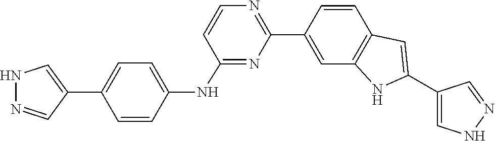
C1(C2=NC=CC(NC3=CC=C(C4=CNN=C4)C=C3)=N2)=CC2=C(C=C1)C=C(C1=CNN=C1)N2
